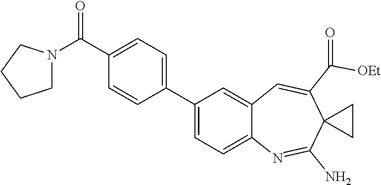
C1(C2=CC=C(C(=O)N3CCCC3)C=C2)=CC=C2C(=C1)C=C(C(=O)[OEt])C1(C(N)=N2)CC1
